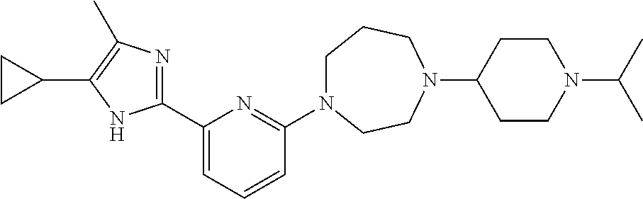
C1N(C2=NC(C3=NC(C)=C(C4CC4)N3)=CC=C2)CCN(C2CCN(C(C)C)CC2)CC1
